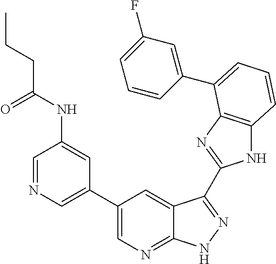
C1(C2=CN=CC(NC(CCC)=O)=C2)=CN=C2C(=C1)C(C1=NC3=C(N1)C=CC=C3C1=CC(F)=CC=C1)=NN2
